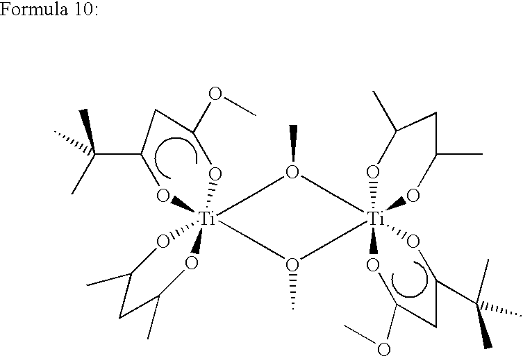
C(C1O[Ti]23(OC(OC)C1)(OC(C)CC(C)O2)CO(C)C[Ti]12(CO(C)C3)(OC(OC)CC(C(C)(C)C)O1)OC(C)CC(C)O2)(C)(C)C
